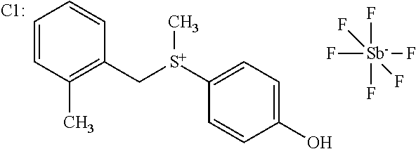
C1=CC(C)=C(C[S+](C)C2=CC=C(O)C=C2)C=C1.F[Sb](F)(F)(F)(F)F
